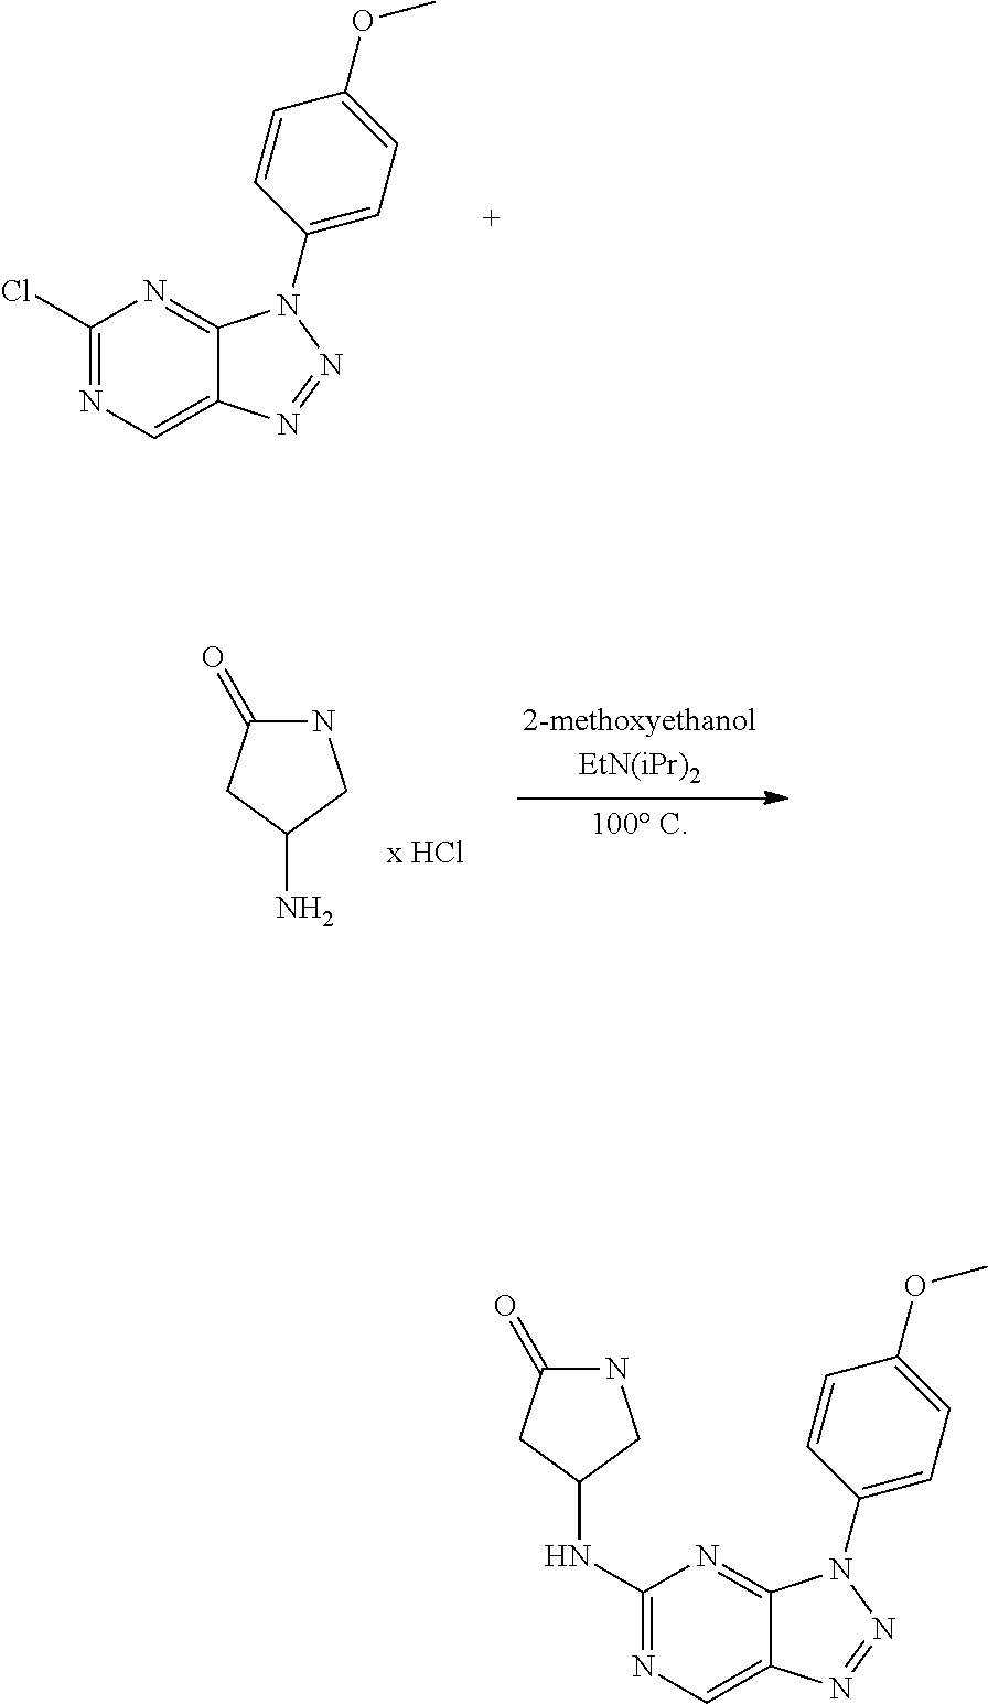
C1(Cl)=NC=C2C(=N1)N(C1=CC=C(OC)C=C1)N=N2.C1(NC2CNC(=O)C2)=NC=C2C(=N1)N(C1=CC=C(OC)C=C1)N=N2.C1(N)CNC(=O)C1
